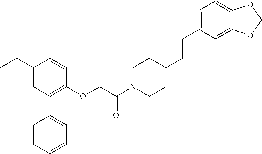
C1(CC)=CC(C2=CC=CC=C2)=C(OCC(N2CCC(CCC3=CC=C4C(=C3)OCO4)CC2)=O)C=C1
